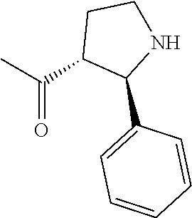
O=C(C)C1C(C2=CC=CC=C2)NCC1
